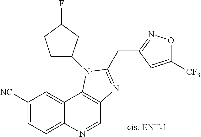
C1([NC])=CC=C2C(=C1)C1=C(C=N2)N=C(CC2=NOC([CF3])=C2)N1C1CCC(F)C1
